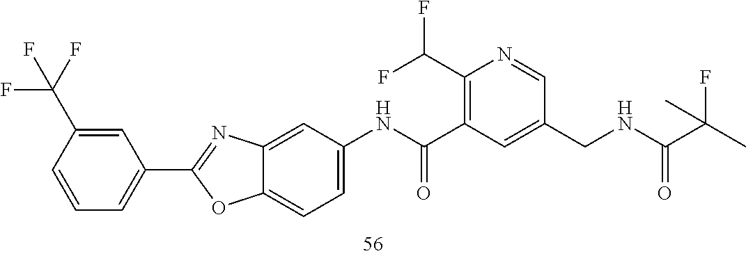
C1(C(F)F)=C(C(NC2=CC=C3C(=C2)N=C(C2=CC=CC(C(F)(F)F)=C2)O3)=O)C=C(CNC(C(C)(F)C)=O)C=N1
